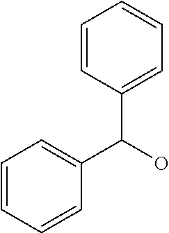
C1=CC=CC(C(O)C2=CC=CC=C2)=C1
